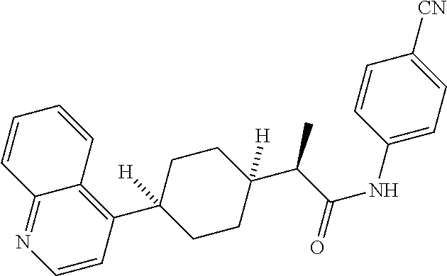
C12=NC=CC(C3([H])CCC(C(C(NC4=CC=C([CN])C=C4)=O)C)([H])CC3)=C1C=CC=C2
